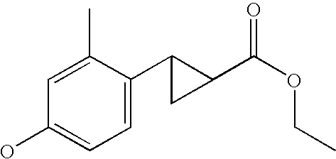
C1=C(C2CC2C(=O)OCC)C(C)=CC(O)=C1
